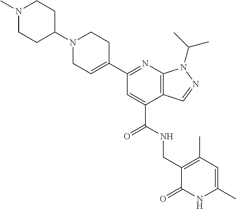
N1=C(C2=CCN(C3CCN(C)CC3)CC2)C=C(C(NCC2=C(C)C=C(C)NC2=O)=O)C2=C1N(C(C)C)N=C2
